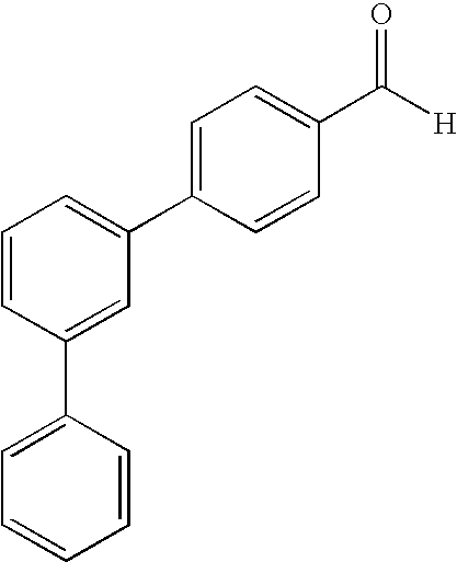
C1=CC(C([H])=O)=CC=C1C1=CC=CC(C2=CC=CC=C2)=C1
